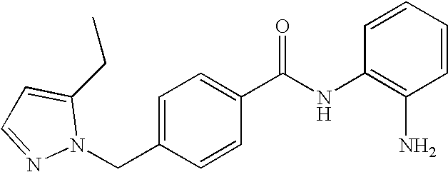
C(C1=CC=C(C(NC2=C(N)C=CC=C2)=O)C=C1)N1N=CC=C1CC
